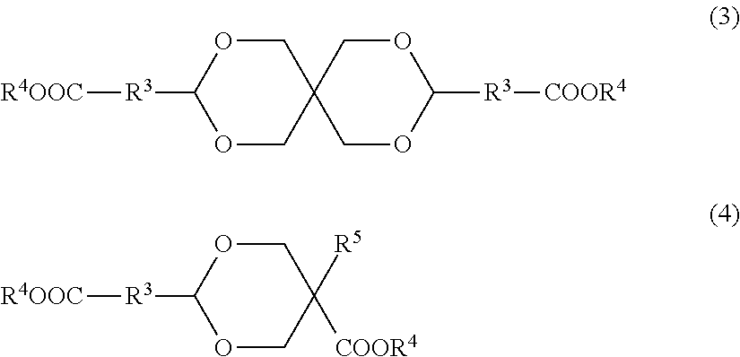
[R4OOC][R3]C1OCC2(CO1)COC([R3][COOR4])OC2.[R4OOC][R3]C1OCC([COOR4])([R5])CO1
